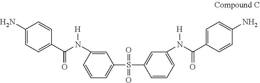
C1(N)=CC=C(C(N(C2=CC(S(C3=CC(N(C(C4=CC=C(N)C=C4)=O)[H])=CC=C3)(=O)=O)=CC=C2)[H])=O)C=C1
